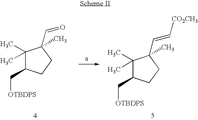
C1(C)(C)C(C[OTBDPS])CCC1(C=O)C.C1(C)(C)C(C[OTBDPS])CCC1(C=C[CO2CH3])C
